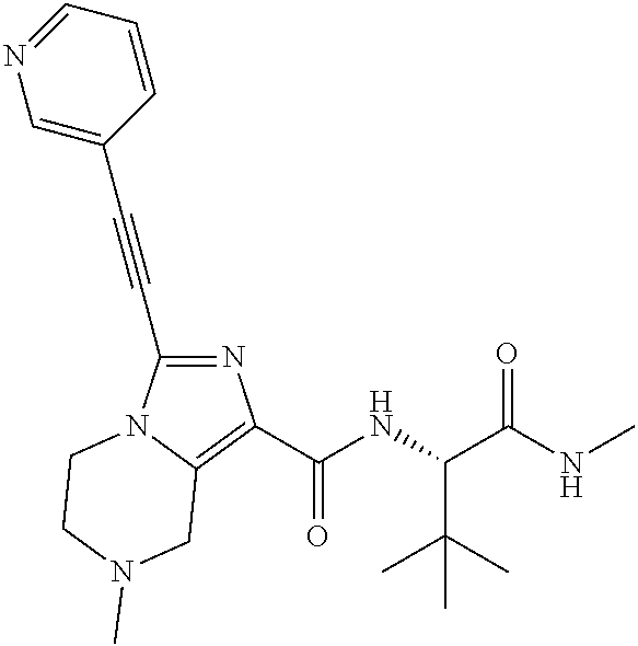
N1=C(C#CC2=CN=CC=C2)N2C(=C1C(NC(C(C)(C)C)C(=O)NC)=O)CN(C)CC2
